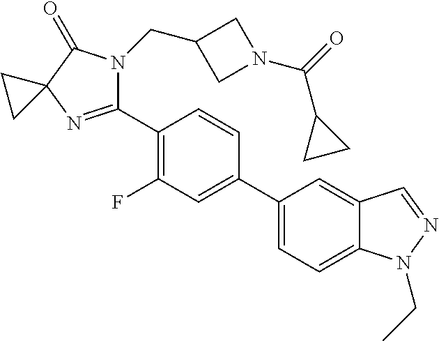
C1(C2=C(F)C=C(C3=CC=C4C(=C3)C=NN4CC)C=C2)=NC2(C(=O)N1CC1CN(C(=O)C3CC3)C1)CC2
